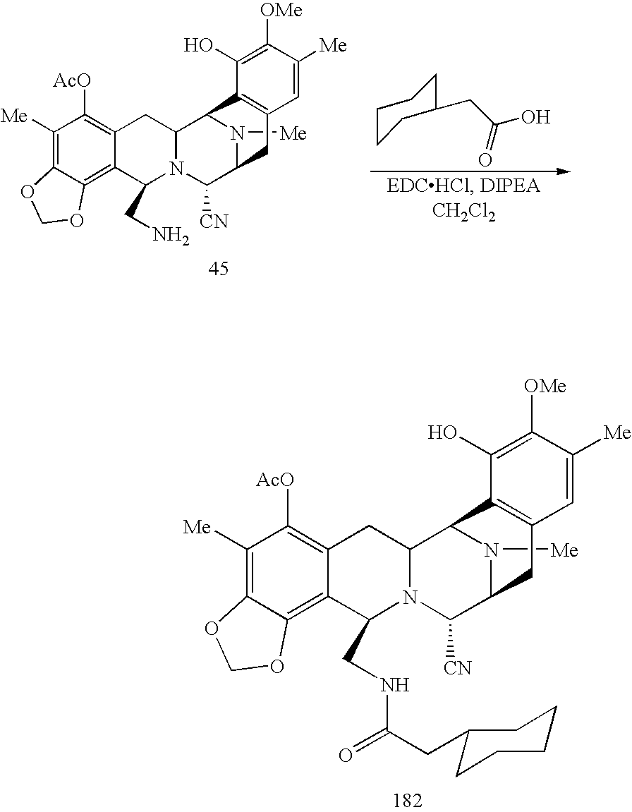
C1([Me])=C2C(=C3C(=C1[AcO])CC1N(C3CNC(=O)CC3CCCCC3)C([CN])C3N([Me])C1C1=C(C3)C=C([Me])C([OMe])=C1O)OCO2.C1([Me])=C2C(=C3C(=C1[AcO])CC1N(C3CN)C([CN])C3N([Me])C1C1=C(C3)C=C([Me])C([OMe])=C1O)OCO2.C1CCC(CC(O)=O)CC1
